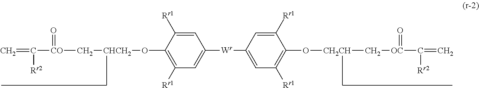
C=C([CO](=O)C[CHCH2]OC1=C([Rr1])C=C([Wr]C2=CC([Rr1])=C(O[CH2CH]C[OC](=O)C([Rr2])=C)C([Rr1])=C2)C=C1[Rr1])[Rr2]
